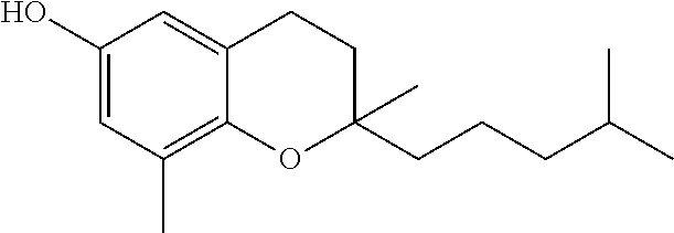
C1(O)=CC(C)=C2C(=C1)CCC(CCCC(C)C)(C)O2
